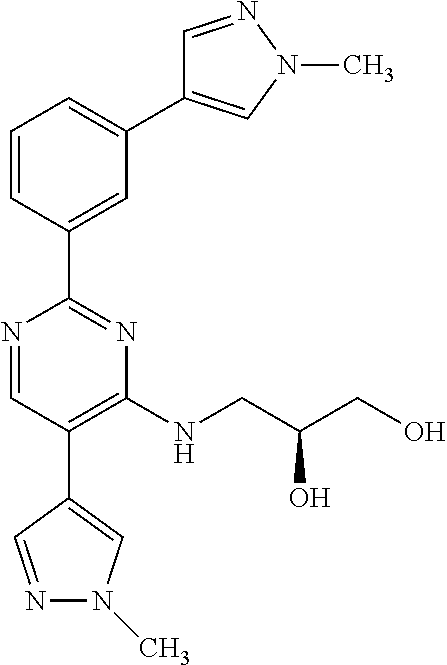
C1=CC(C2=NC(NCC(CO)O)=C(C3=CN(C)N=C3)C=N2)=CC(C2=CN(C)N=C2)=C1
